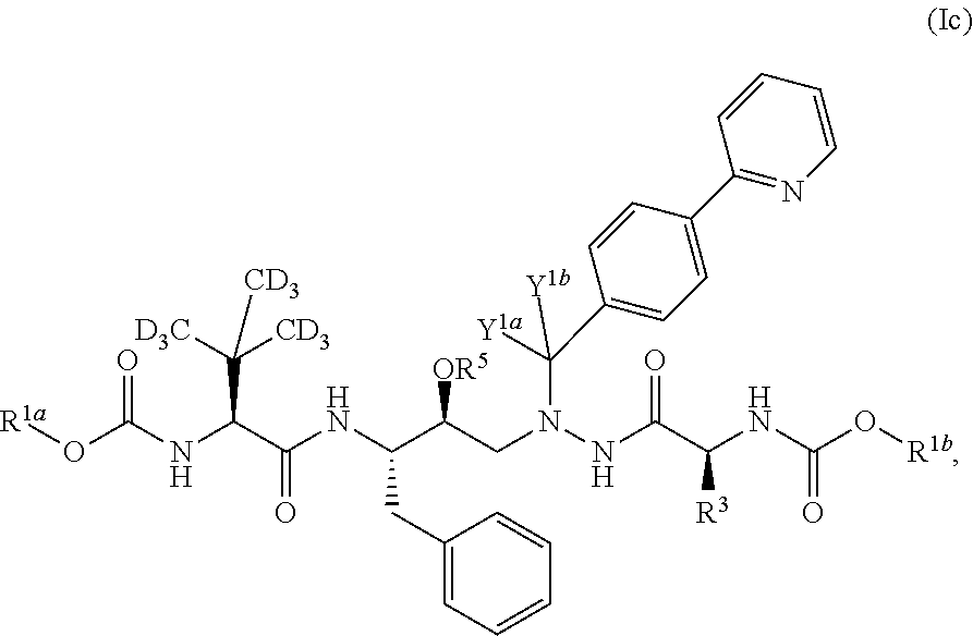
[R1a]OC(NC(C(NC(C(CN(NC(C(NC(O[R1b])=O)[R3])=O)C(C1=CC=C(C2=NC=CC=C2)C=C1)([Y1b])[Y1a])[OR5])CC1=CC=CC=C1)=O)C([D3C])([CD3])[CD3])=O
